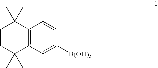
C12=C(C=C([B(OH)2])C=C1)C(C)(C)CCC2(C)C
